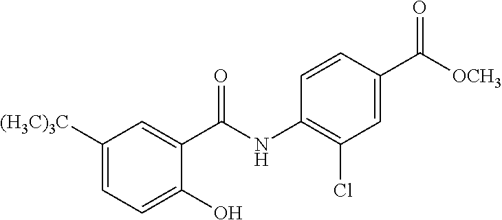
C1([(H3C)3C])=CC=C(O)C(C(NC2=C(Cl)C=C(C([OCH3])=O)C=C2)=O)=C1
